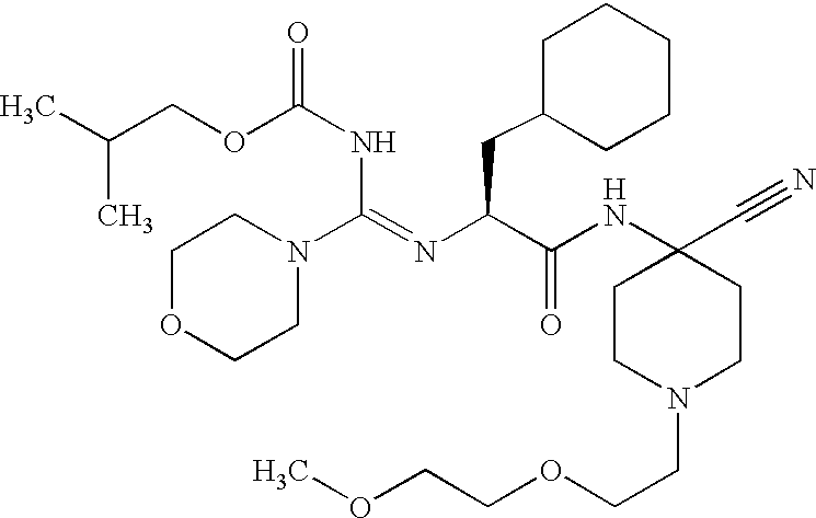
[H].C1CN(CCOCCOC)CCC1(C#N)NC(C(N=C(NC(=O)OCC(C)C)N1CCOCC1)CC1CCCCC1)=O
